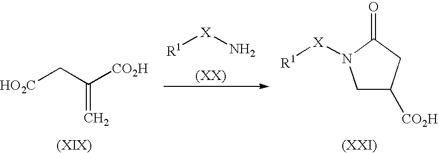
[R1][X]N.C1C([CO2H])CC(=O)N1[X][R1].[HO2C]CC([CO2H])=C
